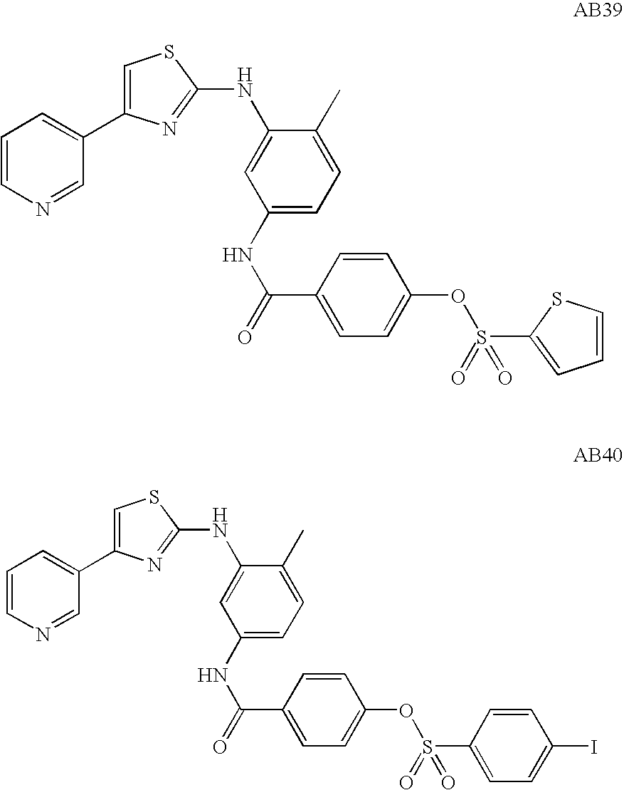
C1=CN=CC(C2=CSC(NC3=CC(NC(C4=CC=C(OS(C5=CC=CS5)(=O)=O)C=C4)=O)=CC=C3C)=N2)=C1.C1=CN=CC(C2=CSC(NC3=CC(NC(C4=CC=C(OS(C5=CC=C(I)C=C5)(=O)=O)C=C4)=O)=CC=C3C)=N2)=C1
